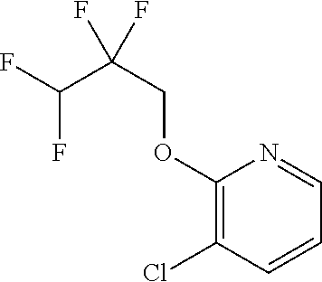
C1(OCC(C(F)F)(F)F)=C(Cl)C=CC=N1
